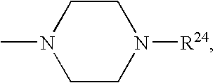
C1CN([R24])CCN1C
